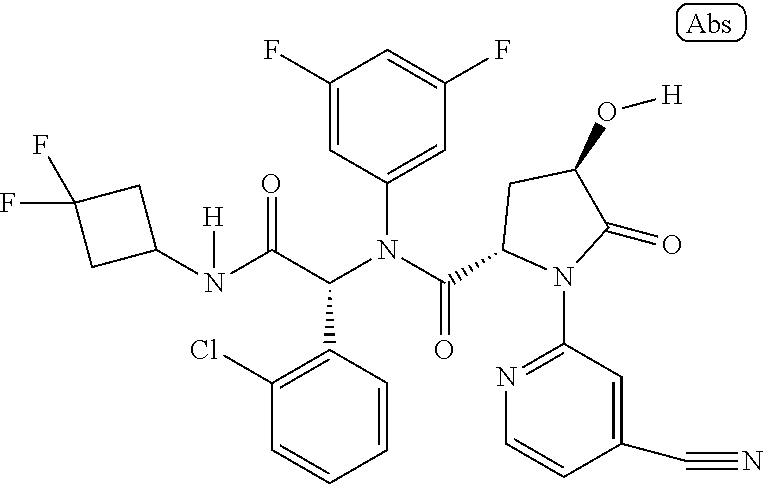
C1(F)=CC(N(C(C2N(C3=NC=CC(C#N)=C3)C(=O)C(O[H])C2)=O)C(C(N(C2CC(F)(F)C2)[H])=O)C2=C(Cl)C=CC=C2)=CC(F)=C1
